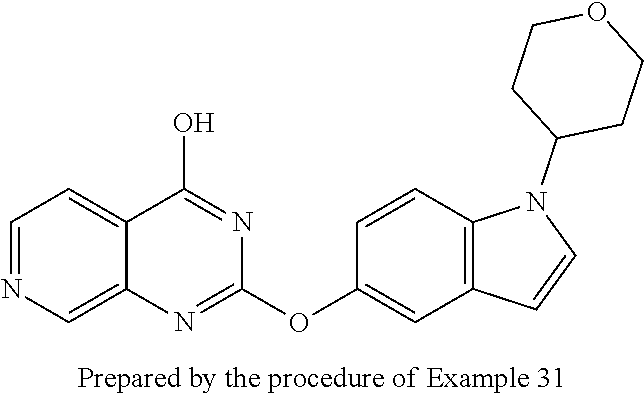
C1=NC=C2C(=C1)C(O)=NC(OC1=CC3=C(C=C1)N(C1CCOCC1)C=C3)=N2
